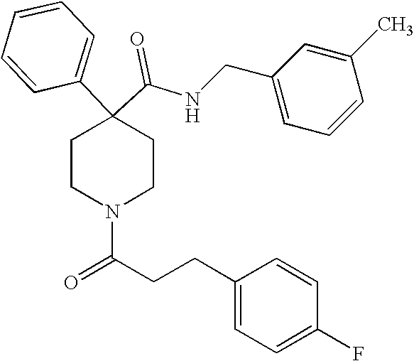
N(C(C1(C2=CC=CC=C2)CCN(C(=O)CCC2=CC=C(F)C=C2)CC1)=O)CC1=CC=CC(C)=C1
